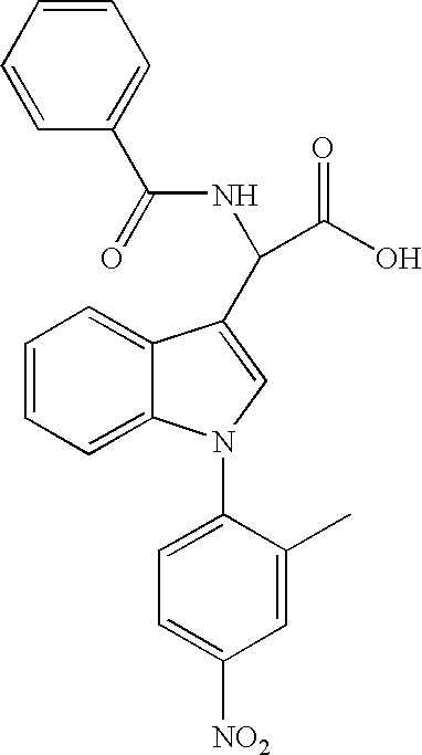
C1=CC=C2C(=C1)N(C1=CC=C([NO2])C=C1C)C=C2C(NC(C1=CC=CC=C1)=O)C(O)=O
